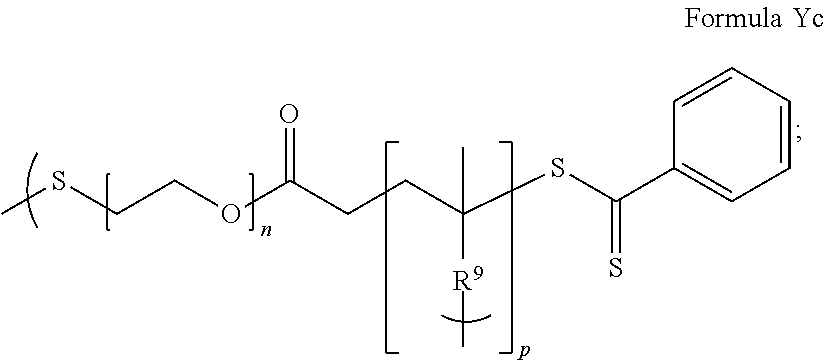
CSCCOC(CCC(SC(C1=CC=CC=C1)=S)([R9]C)C)=O
